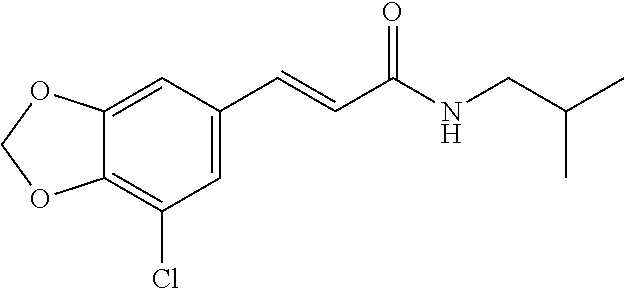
C12=C(Cl)C=C(C=CC(NCC(C)C)=O)C=C1OCO2
